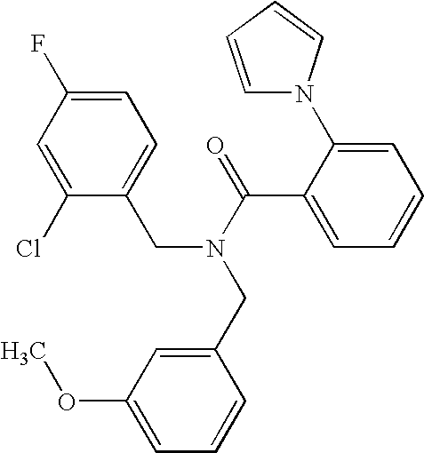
C1(Cl)=CC(F)=CC=C1CN(C(C1=CC=CC=C1N1C=CC=C1)=O)CC1=CC(OC)=CC=C1
